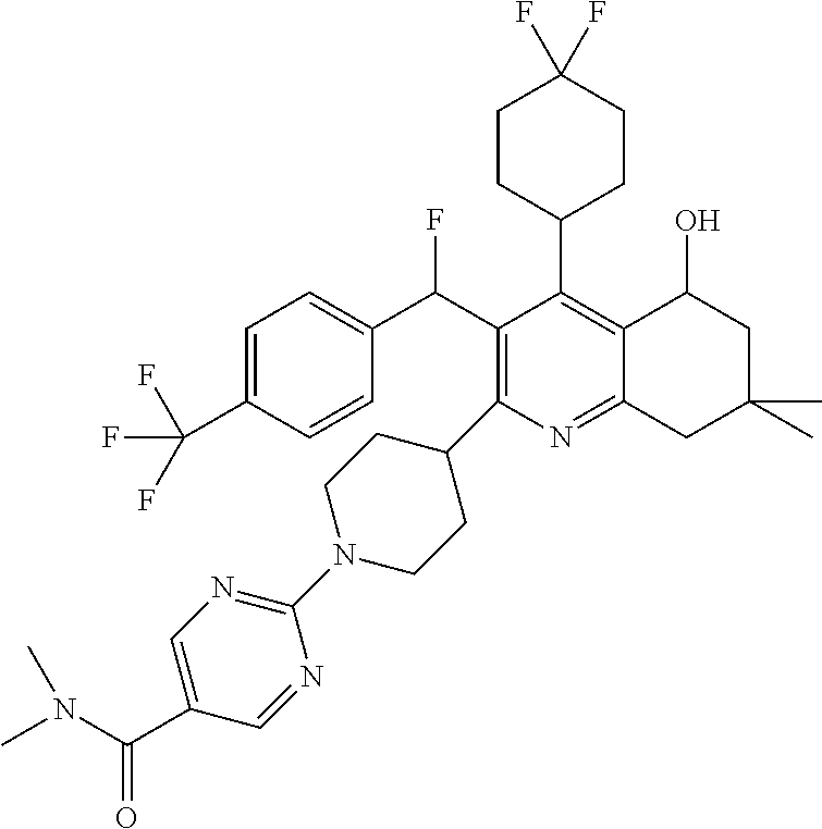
C1(N2CCC(C3=C(C(C4=CC=C(C(F)(F)F)C=C4)F)C(C4CCC(F)(F)CC4)=C4C(=N3)CC(C)(C)CC4O)CC2)=NC=C(C(N(C)C)=O)C=N1
